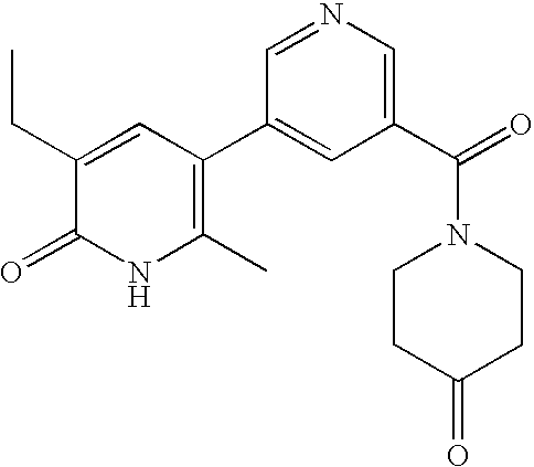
CCC1=CC(C2=CC(C(=O)N3CCC(=O)CC3)=CN=C2)=C(C)NC1=O
